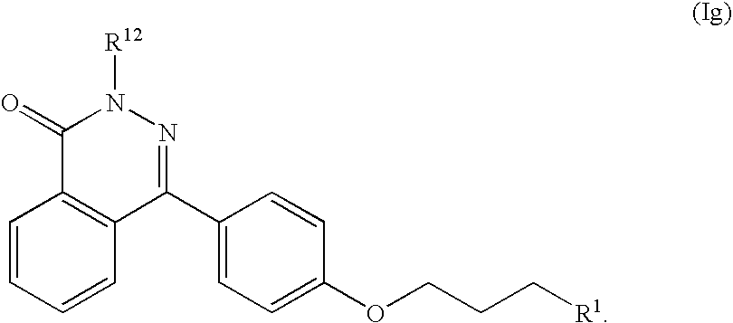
C1(=O)C2=C(C(C3=CC=C(OCCC[R1])C=C3)=NN1[R12])C=CC=C2
